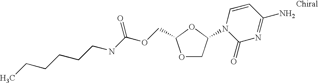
CCCCCCNC(OCC1OCC(N2C(=O)N=C(N)C=C2)O1)=O
